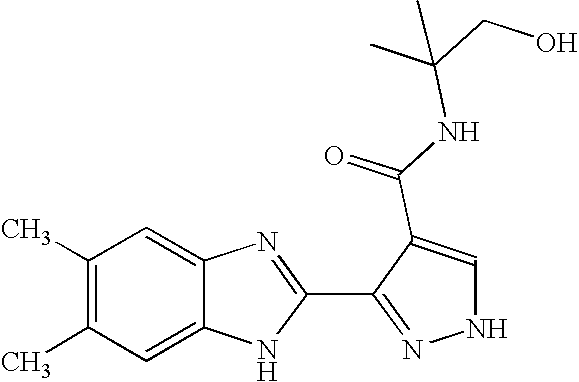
C1=C2C(=CC(C)=C1C)N=C(C1=NNC=C1C(NC(CO)(C)C)=O)N2
